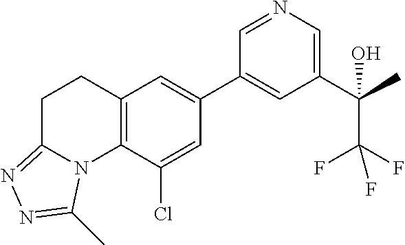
N1=CC(C2=CC3=C(C(Cl)=C2)N2C(=NN=C2C)CC3)=CC(C(C)(O)C(F)(F)F)=C1
